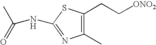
C1(NC(C)=O)=NC(C)=C(CC[ONO2])S1
